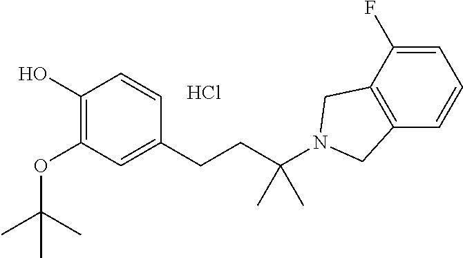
C1(O)=C(OC(C)(C)C)C=C(CCC(N2CC3=C(C2)C(F)=CC=C3)(C)C)C=C1.Cl
